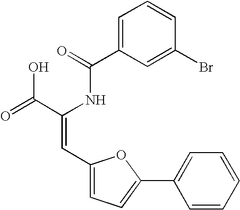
C1(C(=O)NC(C(=O)O)=CC2=CC=C(C3=CC=CC=C3)O2)=CC=CC(Br)=C1
